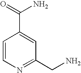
C1=CN=C(CN)C=C1C(=O)N
